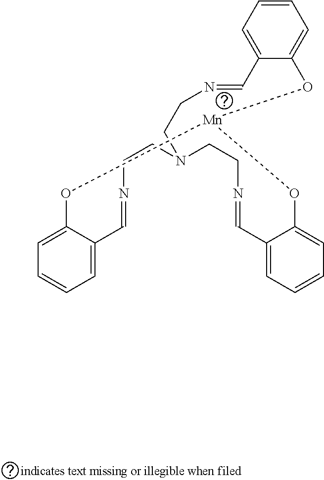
C1=CC=C2C(=C1)O[Mn]1OC3=CC=CC=C3C=NCCN(CCN=C2)CCN=CC2=CC=CC=C2O1
